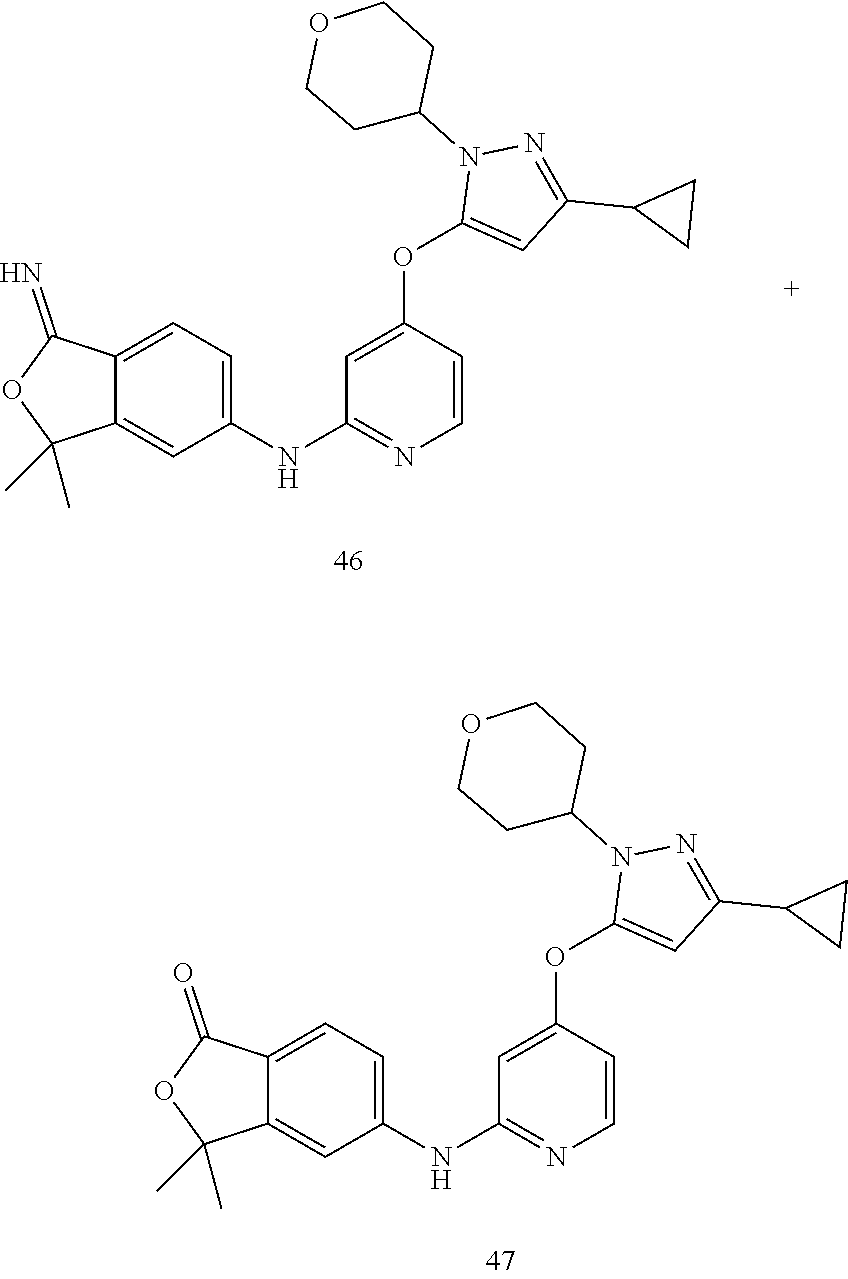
C1=C(OC2=CC(NC3=CC=C4C(=C3)C(C)(C)OC4=O)=NC=C2)N(C2CCOCC2)N=C1C1CC1.C1=C(OC2=CC(NC3=CC=C4C(=C3)C(C)(C)OC4=N)=NC=C2)N(C2CCOCC2)N=C1C1CC1
